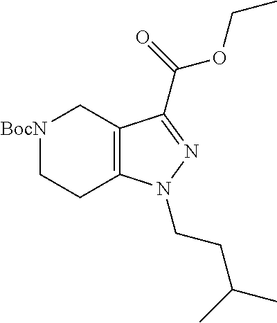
[BocN]1CC2=C(CC1)N(CCC(C)C)N=C2C(OCC)=O
